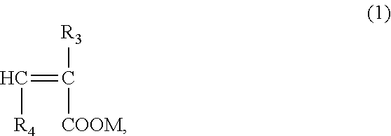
C(=C([R3])[COOM])[R4]
